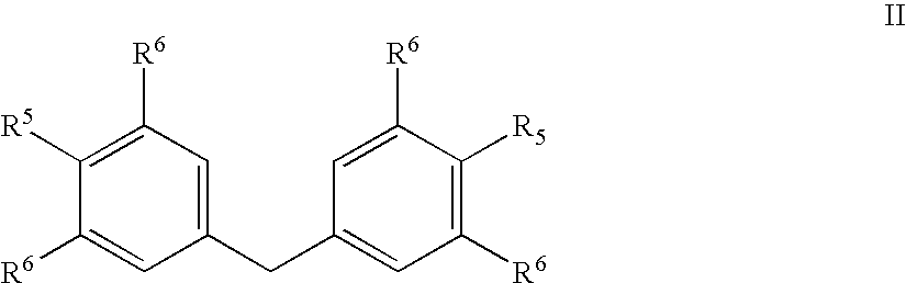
C1([R5])=C([R6])C=C(CC2=CC([R6])=C([R5])C([R6])=C2)C=C1[R6]
